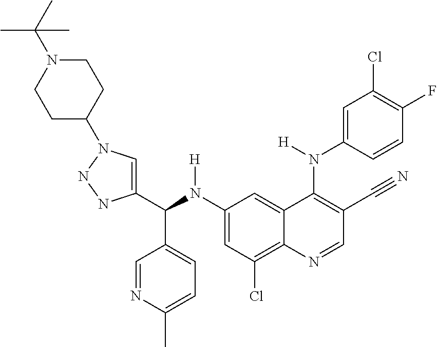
C1(N(C(C2=CN(C3CCN(C(C)(C)C)CC3)NN2)C2=CC=C(C)N=C2)[H])=CC(Cl)=C2C(=C1)C(N(C1=CC(Cl)=C(F)C=C1)[H])=C(C#N)C=N2
